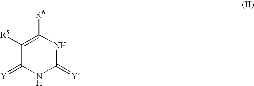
C1(=[Y])NC([R6])=C([R5])C(=[Y])N1
